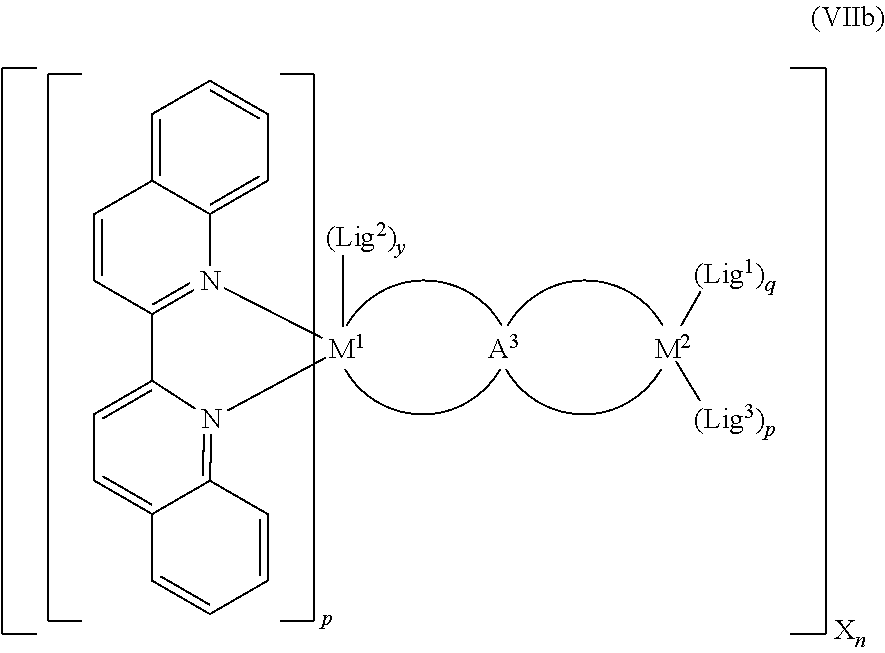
[M1]1([(Lig2)y])N2=C(C=CC3=CC=CC=C32)C2=CC=C3C(=N12)C=CC=C3.[(Lig1)q][M2][(Lig3)p].[A3]
